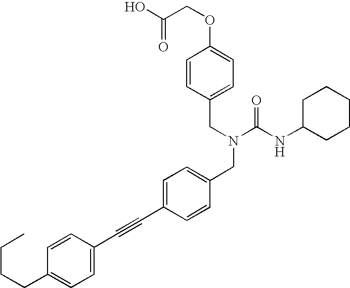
C(C1=CC=C(OCC(O)=O)C=C1)N(C(NC1CCCCC1)=O)CC1=CC=C(C#CC2=CC=C(CCCC)C=C2)C=C1
